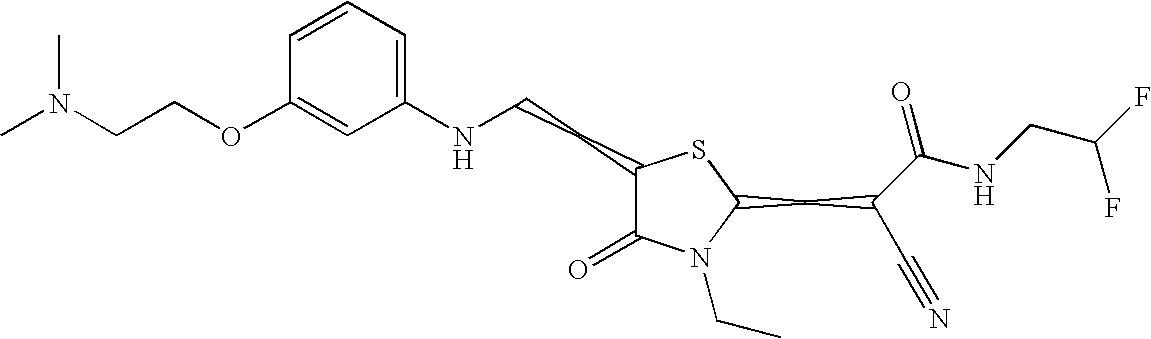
C1(NCCC2C(=O)N(CC)C(CC(C#N)C(NCC(F)F)=O)S2)=CC=CC(OCCN(C)C)=C1
